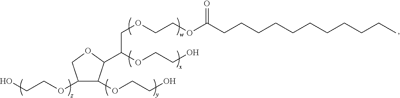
CCCCCCCCCCCC(OCCOCC(OCCO)C1C(OCCO)C(OCCO)CO1)=O
